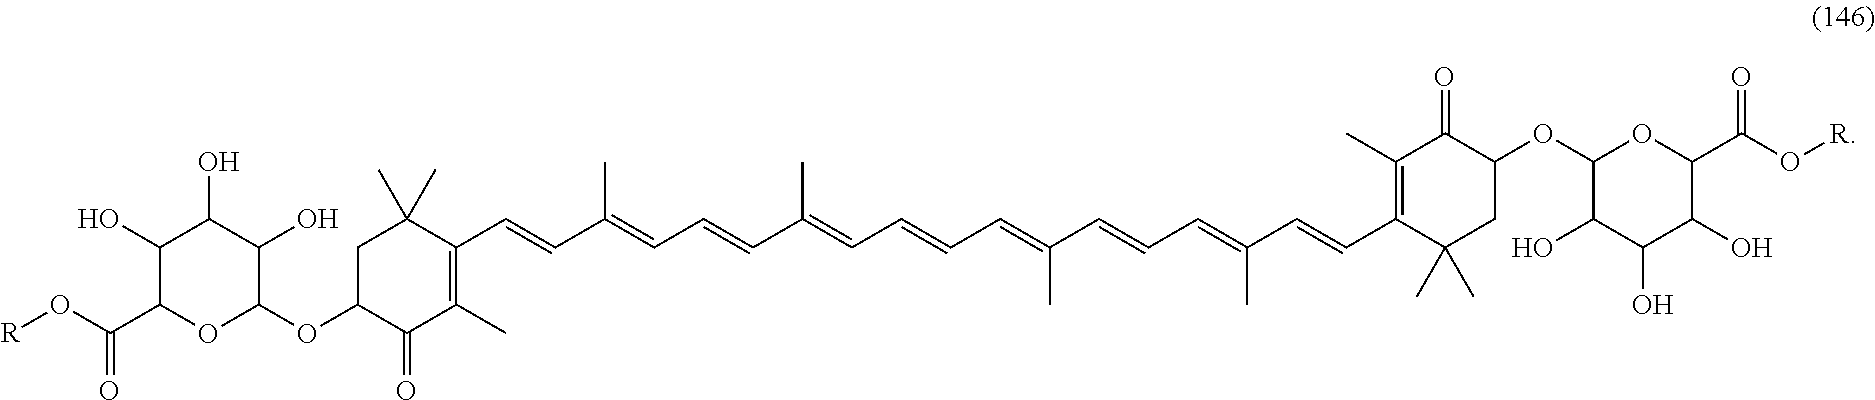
C1C(OC2OC(C(O[R])=O)C(O)C(O)C2O)C(=O)C(C)=C(C=CC(=CC=CC(=CC=CC=C(C=CC=C(C=CC2=C(C)C(=O)C(OC3OC(C(O[R])=O)C(O)C(O)C3O)CC2(C)C)C)C)C)C)C1(C)C
